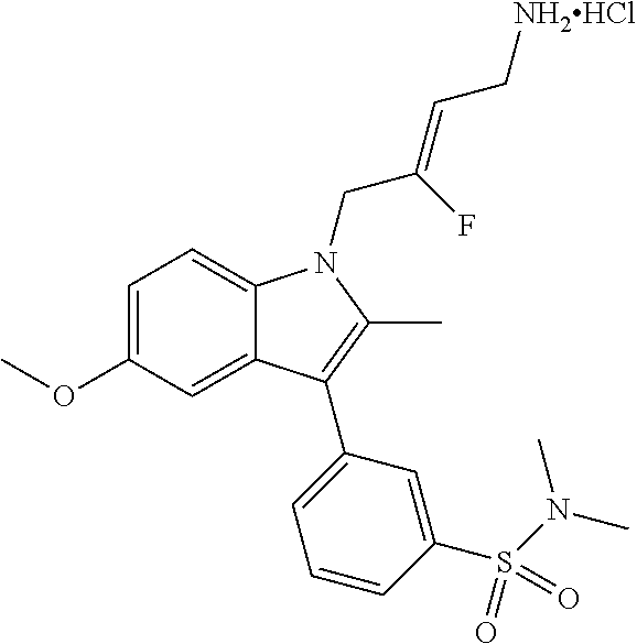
C1=C(OC)C=C2C(=C1)N(CC(=CC[NH2HCl])F)C(C)=C2C1=CC=CC(S(N(C)C)(=O)=O)=C1
